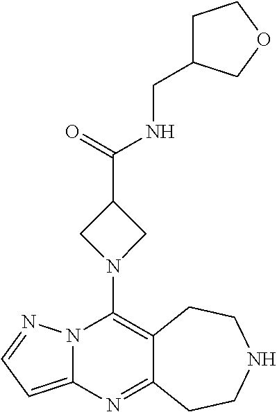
C12=C(N3CC(C(=O)NCC4CCOC4)C3)N3C(=CC=N3)N=C1CCNCC2
